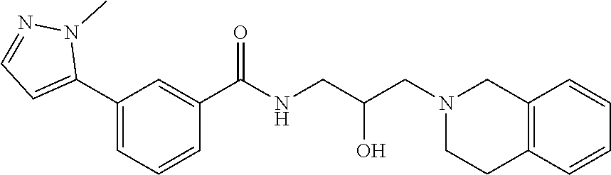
C1(C2=CC=NN2C)=CC=CC(C(NCC(CN2CCC3=C(C2)C=CC=C3)O)=O)=C1
